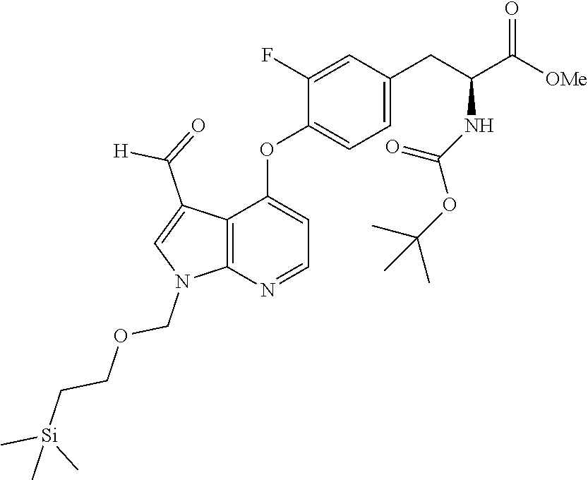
C12=C(N=CC=C1OC1=CC=C(CC(NC(OC(C)(C)C)=O)C([OMe])=O)C=C1F)N(COCC[Si](C)(C)C)C=C2C(=O)[H]
